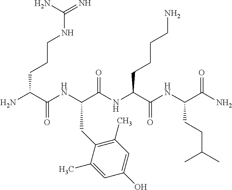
NC(C(NC(C(NC(C(NC(C(N)=O)CCC(C)C)=O)CCCCN)=O)CC1=C(C)C=C(O)C=C1C)=O)CCCNC(=N)N
